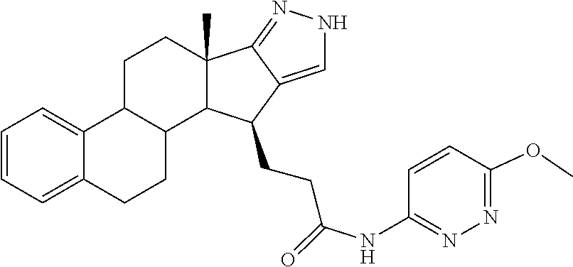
C1=CC=C2C(=C1)C1CCC3(C)C4=NNC=C4C(CCC(=O)NC4=NN=C(OC)C=C4)C3C1CC2
